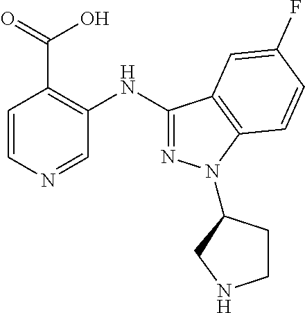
C1=CN=CC(NC2=NN(C3CCNC3)C3=C2C=C(F)C=C3)=C1C(=O)O
